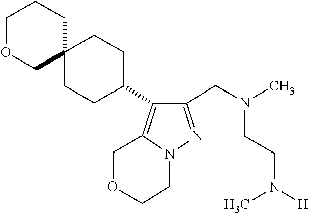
N(CCN(C)[H])(CC1=NN2CCOCC2=C1C1CCC2(CC1)COCCC2)C
